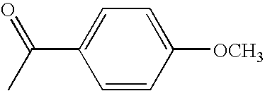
C1=CC([OCH3])=CC=C1C(C)=O
